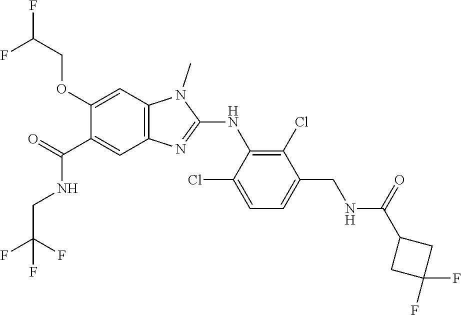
C1(OCC(F)F)=CC2=C(C=C1C(NCC(F)(F)F)=O)N=C(NC1=C(Cl)C(CNC(C3CC(F)(F)C3)=O)=CC=C1Cl)N2C
